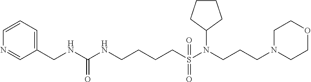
N1=CC(CNC(NCCCCS(N(CCCN2CCOCC2)C2CCCC2)(=O)=O)=O)=CC=C1
